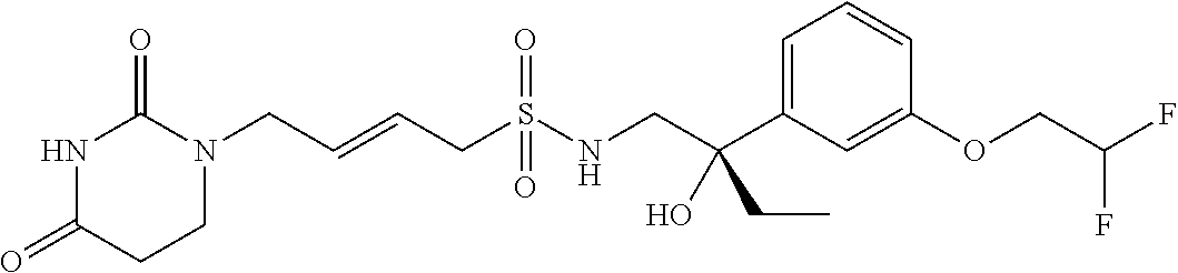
N1C(=O)CCN(CC=CCS(NCC(C2=CC=CC(OCC(F)F)=C2)(CC)O)(=O)=O)C1=O
